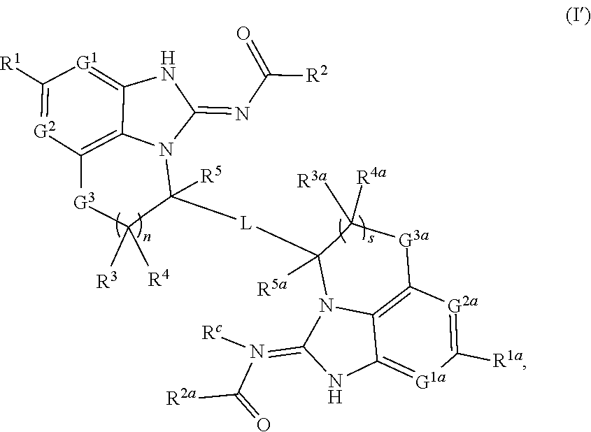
C12=[G1a]C([R1a])=[G2a]C3=C1N(C([L]C1([R5])CC([R3])([R4])C[G3]C4=C5C(=[G1]C([R1])=[G2]4)NC(=NC(=O)[R2])N15)([R5a])CC([R3a])([R4a])C[G3a]3)C(=N(C([R2a])=O)[Rc])N2
